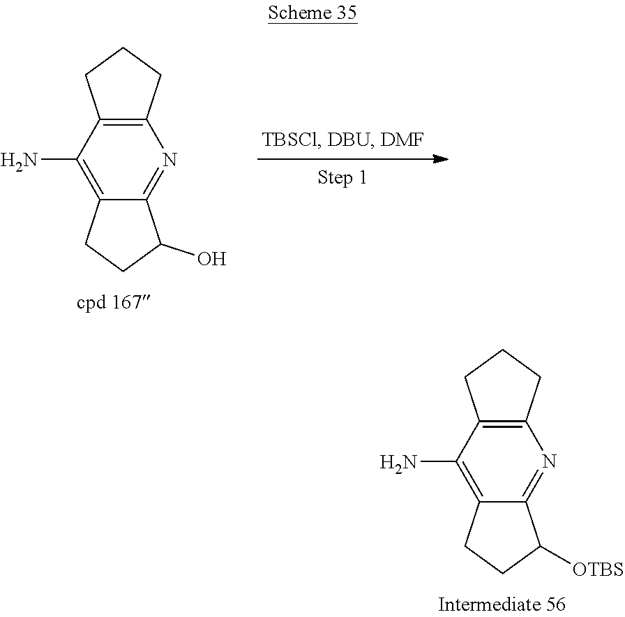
C12=C(N)C3=C(N=C1C(O)CC2)CCC3.C12=C(N)C3=C(N=C1C([OTBS])CC2)CCC3
